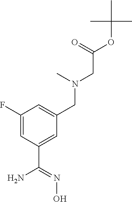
C1(F)=CC(C(=NO)N)=CC(CN(C)CC(OC(C)(C)C)=O)=C1
